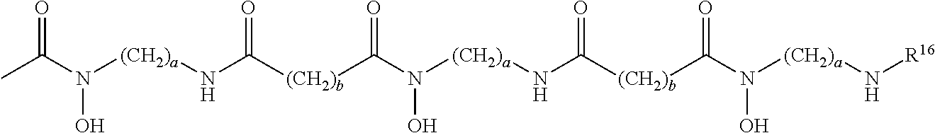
O=C(N([(CH2)a]NC([(CH2)b]C(=O)N(O)[(CH2)a]NC(=O)[(CH2)b]C(=O)N(O)[(CH2)a]N[R16])=O)O)C
